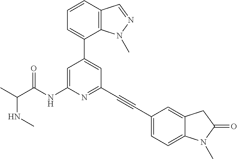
N(C)C(C)C(NC1=CC(C2=CC=CC3=C2N(C)N=C3)=CC(C#CC2=CC=C3C(=C2)CC(=O)N3C)=N1)=O
